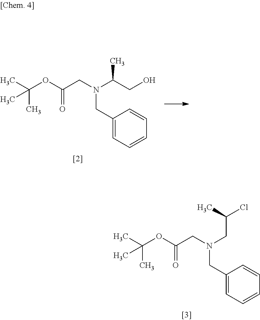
CC(OC(CN(C(CO)C)CC1=CC=CC=C1)=O)(C)C.CC(OC(CN(CC(Cl)C)CC1=CC=CC=C1)=O)(C)C
